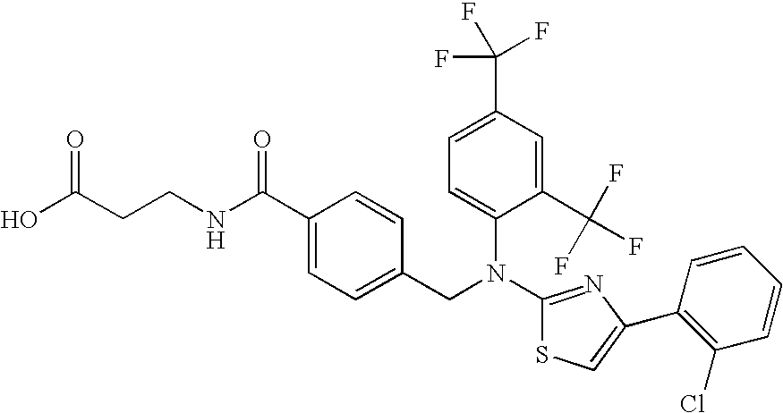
N(C1=NC(C2=C(Cl)C=CC=C2)=CS1)(CC1=CC=C(C(NCCC(O)=O)=O)C=C1)C1=CC=C(C(F)(F)F)C=C1C(F)(F)F
